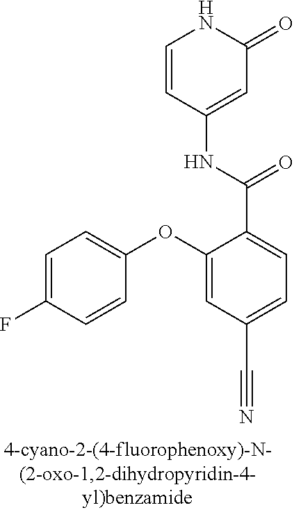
C1=CC(NC(C2=CC=C(C#N)C=C2OC2=CC=C(F)C=C2)=O)=CC(=O)N1
